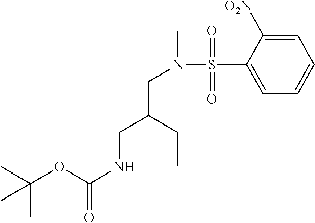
CC(C)(OC(=O)NCC(CC)CN(S(C1=CC=CC=C1[O2N])(=O)=O)C)C
